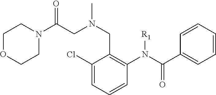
C1OCCN(C(CN(CC2=C(N(C(C3=CC=CC=C3)=O)[R1])C=CC=C2Cl)C)=O)C1
